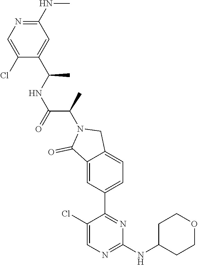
C1(NC)=NC=C(Cl)C(C(C)NC(C(C)N2C(=O)C3=CC(C4=NC(NC5CCOCC5)=NC=C4Cl)=CC=C3C2)=O)=C1
